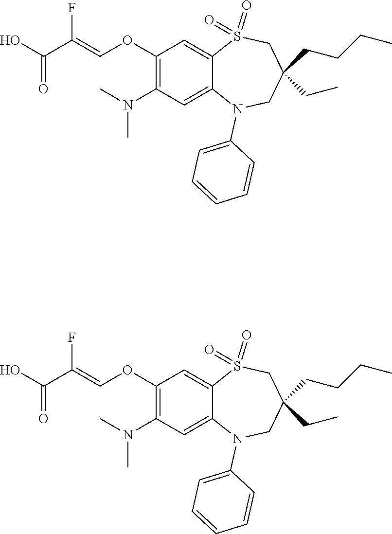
C(OC1=C(N(C)C)C=C2C(=C1)S(=O)(=O)CC(CCCC)(CC)CN2C1=CC=CC=C1)=C(C(=O)O)F.C(OC1=C(N(C)C)C=C2C(=C1)S(=O)(=O)CC(CCCC)(CC)CN2C1=CC=CC=C1)=C(C(=O)O)F
